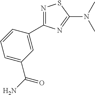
N1=C(C2=CC(C(N)=O)=CC=C2)N=C(N(C)C)S1
